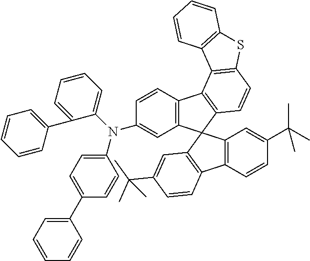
C1(C2=CC=C(N(C3=CC=CC=C3C3=CC=CC=C3)C3=CC4=C(C=C3)C3=C(C45C4=C(C6=C5C=C(C(C)(C)C)C=C6)C=CC(C(C)(C)C)=C4)C=CC4=C3C3=C(S4)C=CC=C3)C=C2)=CC=CC=C1
